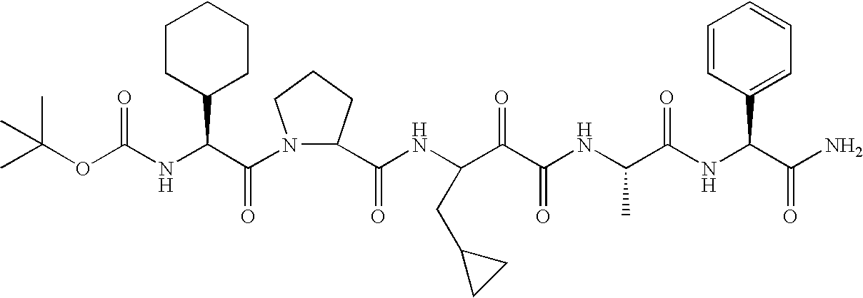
C(NC(C(N1C(C(NC(C(C(NC(C(NC(C(N)=O)C2=CC=CC=C2)=O)C)=O)=O)CC2CC2)=O)CCC1)=O)C1CCCCC1)(=O)OC(C)(C)C
